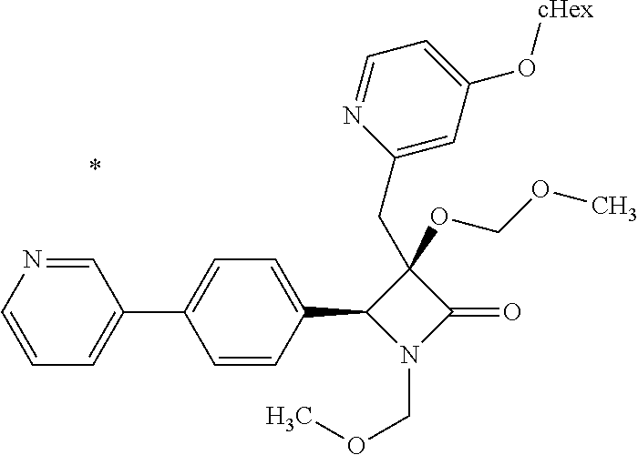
C1(OCOC)(CC2=CC(O[cHex])=CC=N2)C(C2=CC=C(C3=CC=CN=C3)C=C2)N(COC)C1=O
